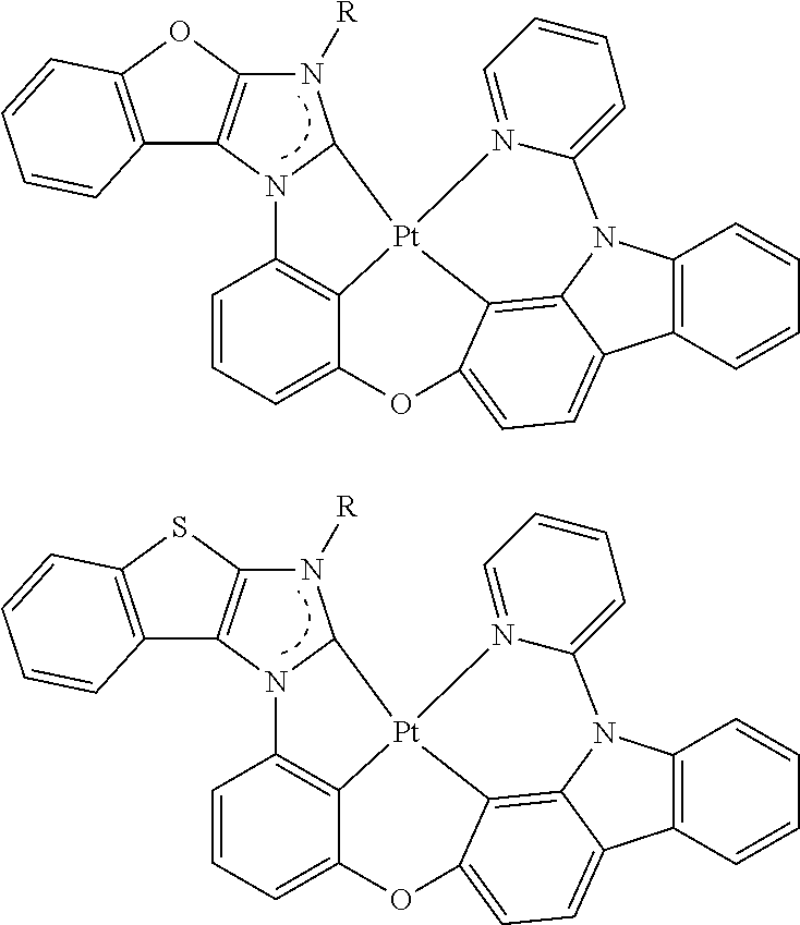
N1([R])C2=C(N3C1[Pt]14C5=C3C=CC=C5OC3=CC=C5C6=C(C=CC=C6)N(C5=C13)C1=CC=CC=N14)C1=C(O2)C=CC=C1.N1([R])C2=C(N3C1[Pt]14C5=C3C=CC=C5OC3=CC=C5C6=C(C=CC=C6)N(C5=C13)C1=CC=CC=N14)C1=C(S2)C=CC=C1
